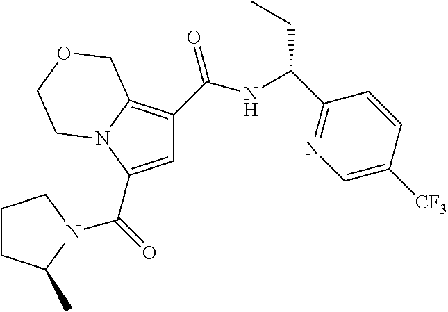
C1=C(C(=O)N2C(C)CCC2)N2C(=C1C(NC(CC)C1=NC=C([CF3])C=C1)=O)COCC2
